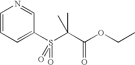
C1=CC=C(S(=O)(=O)C(C(OCC)=O)(C)C)C=N1
